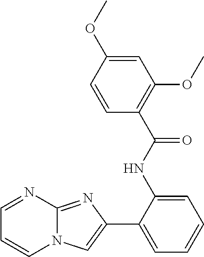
C1(C2=CC=CC=C2NC(C2=C(OC)C=C(OC)C=C2)=O)=CN2C(=N1)N=CC=C2
